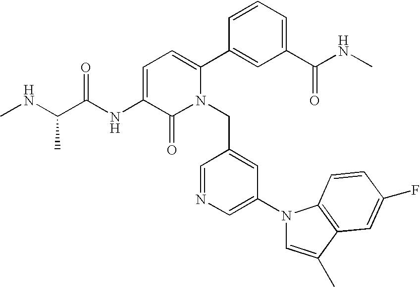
C1=C(NC(C(NC)C)=O)C(=O)N(CC2=CC(N3C=C(C)C4=C3C=CC(F)=C4)=CN=C2)C(C2=CC(C(NC)=O)=CC=C2)=C1
